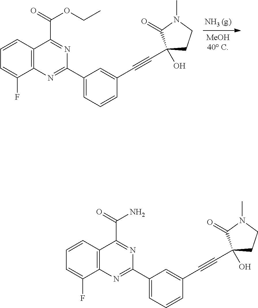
C1=C(C2=NC3=C(C(C(=O)OCC)=N2)C=CC=C3F)C=C(C#CC2(O)CCN(C)C2=O)C=C1.C1=C(C2=NC3=C(C(C(=O)N)=N2)C=CC=C3F)C=C(C#CC2(O)CCN(C)C2=O)C=C1
